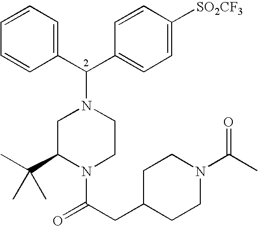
C1=CC=CC(C(N2CC(C(C)(C)C)N(C(CC3CCN(C(C)=O)CC3)=O)CC2)C2=CC=C([SO2CF3])C=C2)=C1
